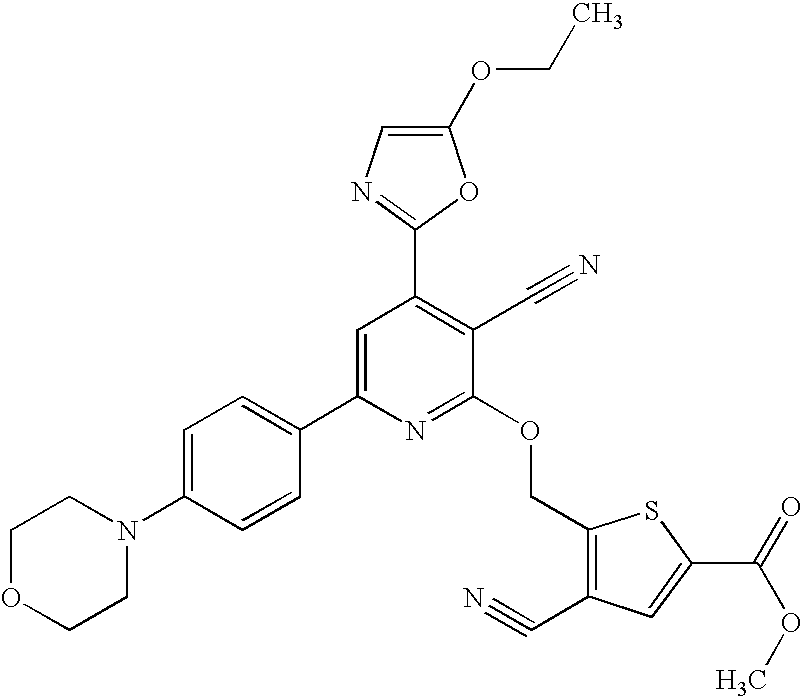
C1OCCN(C2=CC=C(C3=CC(C4=NC=C(OCC)O4)=C(C#N)C(OCC4=C(C#N)C=C(C(OC)=O)S4)=N3)C=C2)C1
